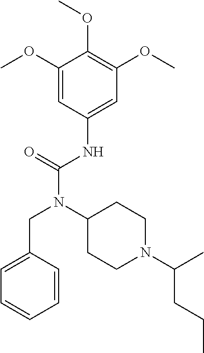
C1(OC)=CC(NC(N(C2CCN(C(C)CCC)CC2)CC2=CC=CC=C2)=O)=CC(OC)=C1OC
